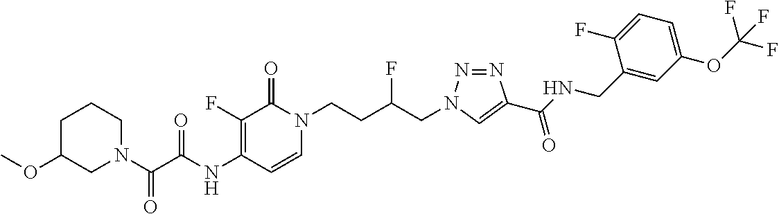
C1(NC(C(=O)N2CC(OC)CCC2)=O)=C(F)C(=O)N(CCC(CN2N=NC(C(NCC3=CC(OC(F)(F)F)=CC=C3F)=O)=C2)F)C=C1
